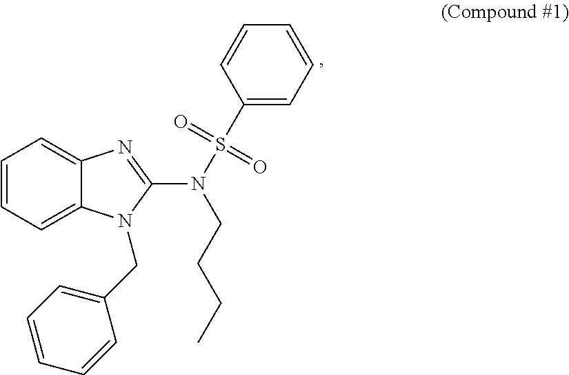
C1=CC=C2C(=C1)N=C(N(S(=O)(=O)C1=CC=CC=C1)CCCC)N2CC1=CC=CC=C1
